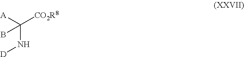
N([D])C(B)([A])[CO2R8]
